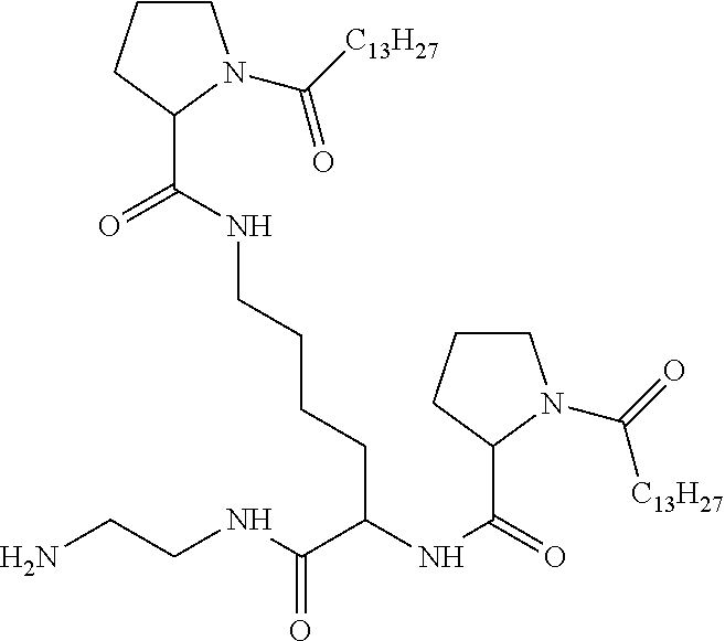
C1CCC(C(NCCCCC(NC(=O)C2N(C(=O)[C13H27])CCC2)C(NCCN)=O)=O)N1C([C13H27])=O
